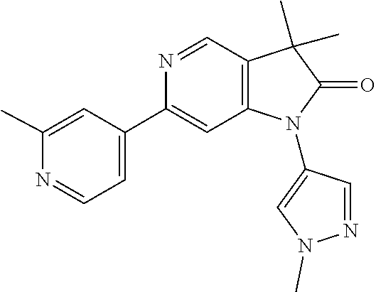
N1(C)N=CC(N2C(=O)C(C)(C)C3=C2C=C(C2=CC=NC(C)=C2)N=C3)=C1
